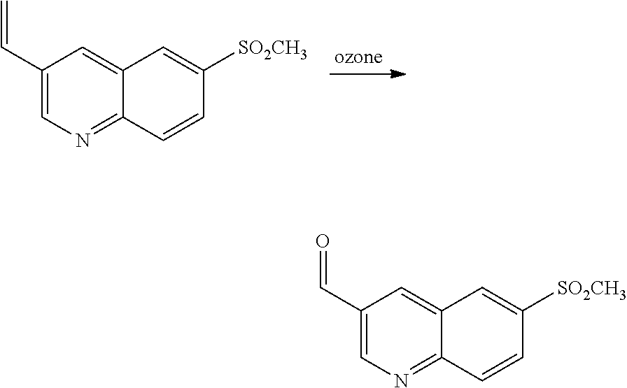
C1(C=C)=CN=C2C(=C1)C=C([SO2CH3])C=C2.C1(C=O)=CN=C2C(=C1)C=C([SO2CH3])C=C2
